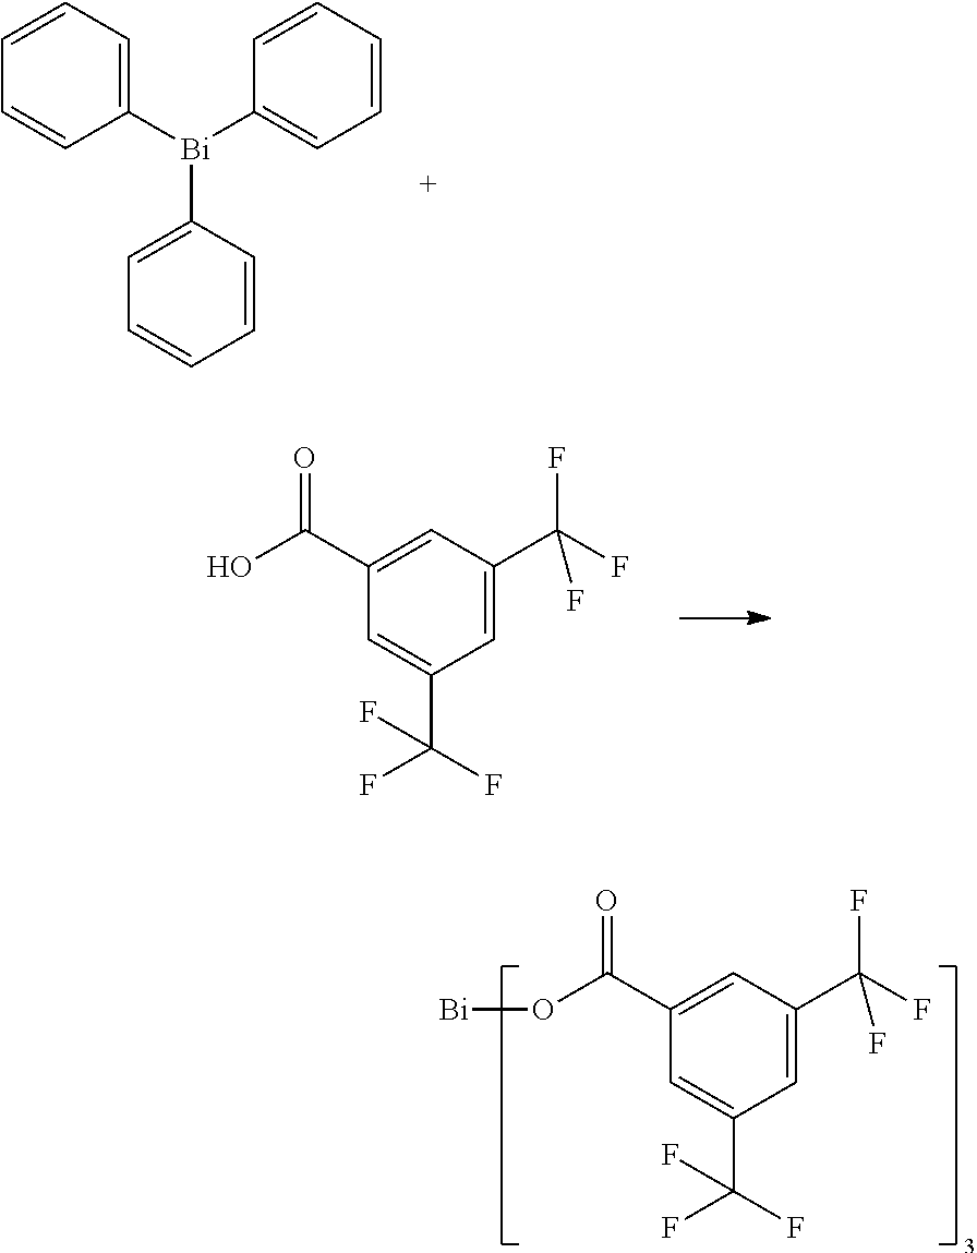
C1([Bi](C2=CC=CC=C2)C2=CC=CC=C2)=CC=CC=C1.C1=C(C(F)(F)F)C=C(C(O)=O)C=C1C(F)(F)F.C1=C(C(F)(F)F)C=C(C(O[Bi])=O)C=C1C(F)(F)F
